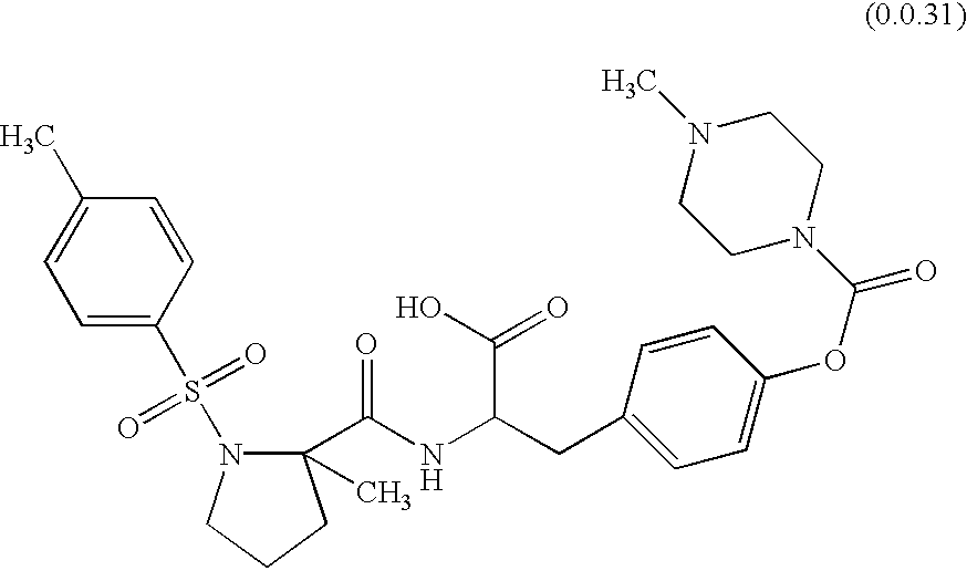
C1=C(S(N2C(C(NC(CC3=CC=C(OC(=O)N4CCN(C)CC4)C=C3)C(O)=O)=O)(C)CCC2)(=O)=O)C=CC(C)=C1
